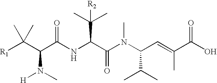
[R1]C(C(C(NC(C(N(C(C=C(C(O)=O)C)C(C)C)C)=O)C(C)(C)[R2])=O)N(C)[H])(C)C
